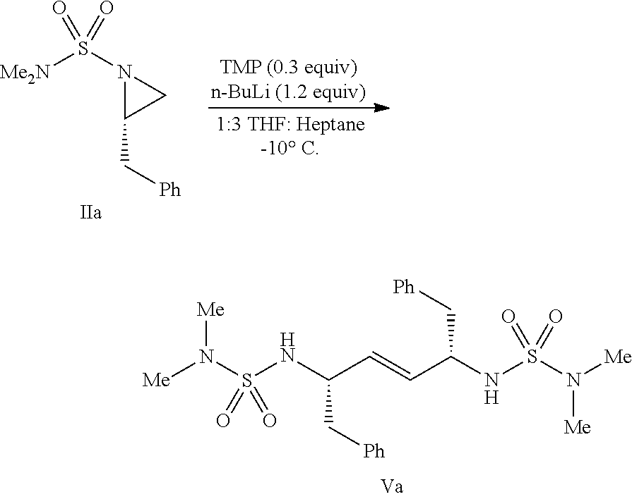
S(N1C(C[Ph])C1)(=O)(=O)[Me2N].[Me]N(S(NC(C=CC(NS(N([Me])[Me])(=O)=O)C[Ph])C[Ph])(=O)=O)[Me]
